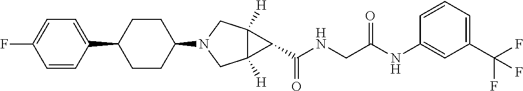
C1(C2CCC(N3CC4([H])C([H])(C3)C4C(NCC(=O)NC3=CC(C(F)(F)F)=CC=C3)=O)CC2)=CC=C(F)C=C1
